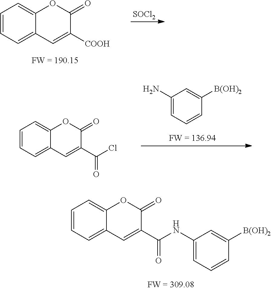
C1=CC=C2C(=C1)C=C(C(=O)Cl)C(=O)O2.C1(N)=CC=CC([B(OH)2])=C1.C1=CC=C2C(=C1)OC(=O)C(C(=O)NC1=CC=CC([B(OH)2])=C1)=C2.[SOCl2].C1=CC=C2C(=C1)C=C([COOH])C(=O)O2
